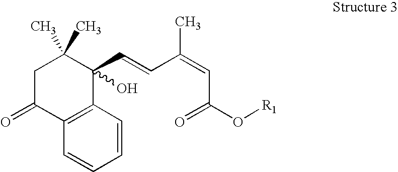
C1C(=O)C2=C(C(C=CC(=CC(O[R1])=O)C)(O)C1(C)C)C=CC=C2
